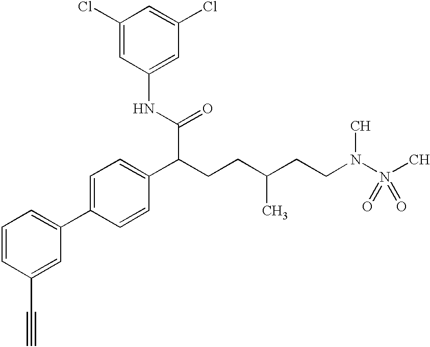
C1=CC(C#C)=CC(C2=CC=C(C(CCC(CCN(N(C)(=O)=O)C)C)C(=O)NC3=CC(Cl)=CC(Cl)=C3)C=C2)=C1
